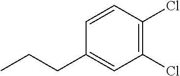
CCCC1=CC(Cl)=C(Cl)C=C1
